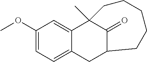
C1(OC)=CC=C2C(=C1)C1(C)C(=O)C(C2)CCCCC1
